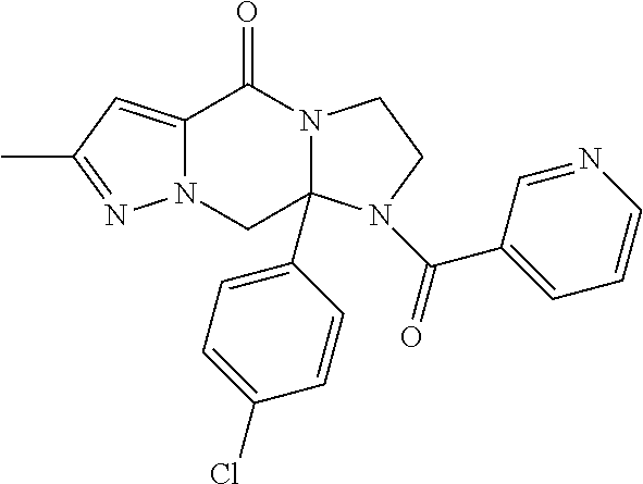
N12C(=CC(C)=N1)C(=O)N1C(C3=CC=C(Cl)C=C3)(C2)N(C(=O)C2=CC=CN=C2)CC1
